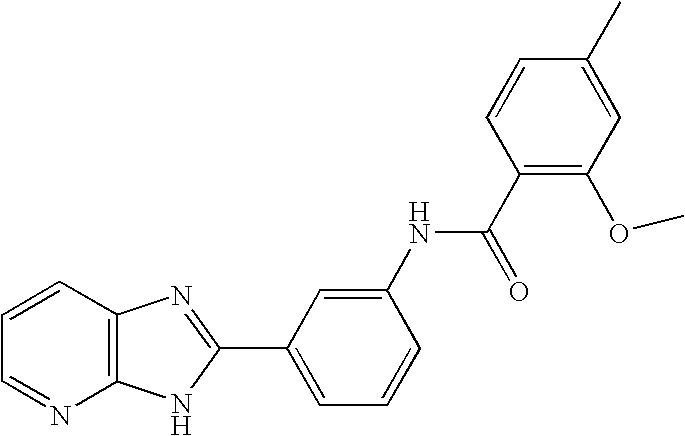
C1=CC2=C(N=C1)NC(C1=CC=CC(NC(C3=C(OC)C=C(C)C=C3)=O)=C1)=N2
